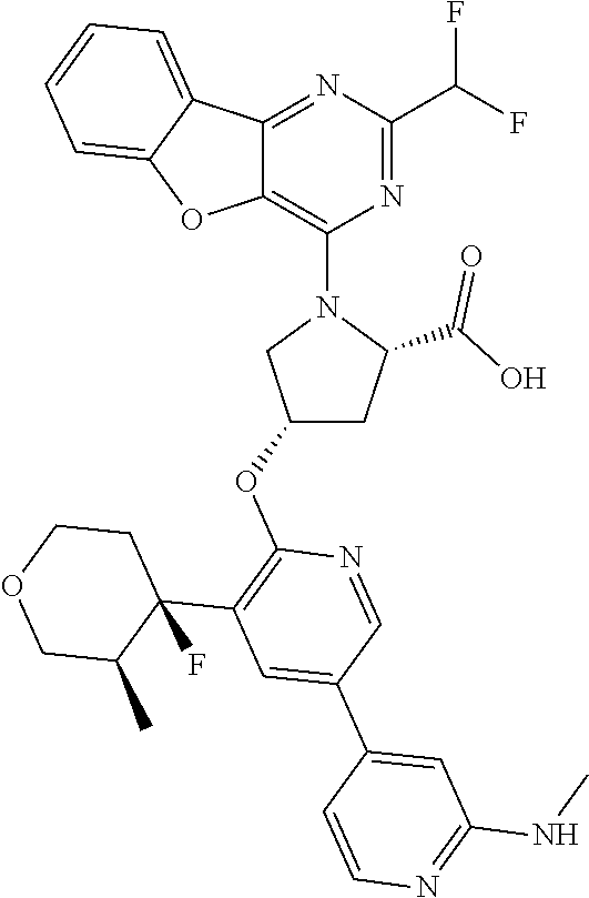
C1(OC2=C(C3(F)C(C)COCC3)C=C(C3=CC(NC)=NC=C3)C=N2)CC(C(O)=O)N(C2=C3C(=NC(C(F)F)=N2)C2=CC=CC=C2O3)C1
